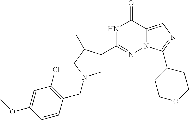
N1C(C2CN(CC3=C(Cl)C=C(OC)C=C3)CC2C)=NN2C(=CN=C2C2CCOCC2)C1=O
